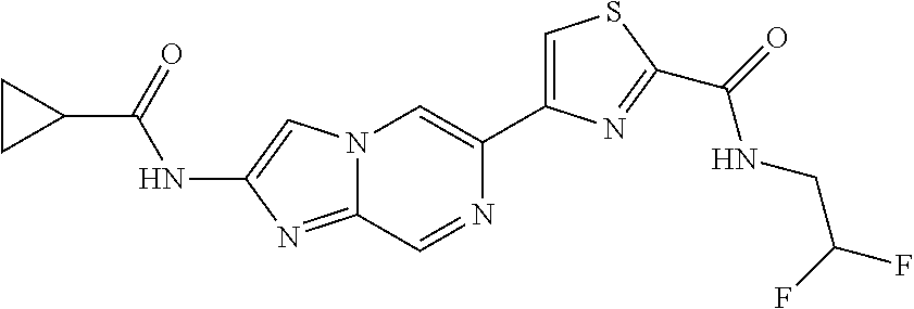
C1CC1C(=O)NC1=CN2C(=N1)C=NC(C1=CSC(C(=O)NCC(F)F)=N1)=C2
